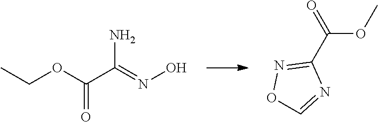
CCOC(C(=NO)N)=O.C1(C(OC)=O)=NOC=N1
